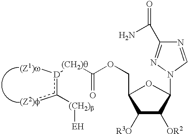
c([D]([(Z1)w])[(CH2)q]C(OCC1C([R3O])C([OR2])C(N2C=NC(C(N)=O)=N2)O1)=O)([(Z2)f])[(CH2)b][EH]
